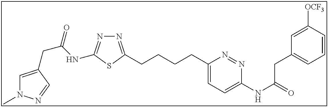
N1=C(CCCCC2=CC=C(NC(=O)CC3=CC=CC([OCF3])=C3)N=N2)SC(NC(CC2=CN(C)N=C2)=O)=N1
